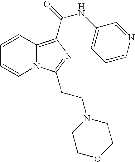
C1=CC2=C(C(=O)NC3=CC=CN=C3)N=C(CCN3CCOCC3)N2C=C1
